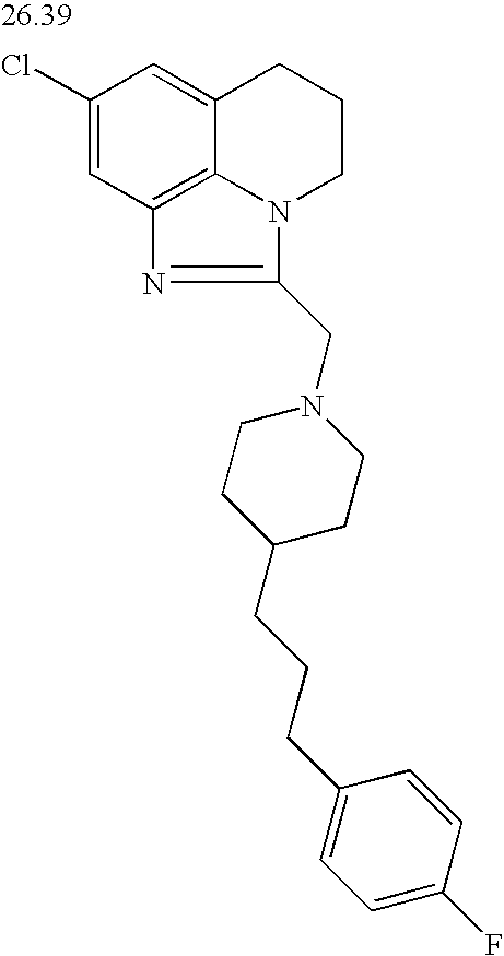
C1(Cl)=CC2=C3C(=C1)CCCN3C(CN1CCC(CCCC3=CC=C(F)C=C3)CC1)=N2
